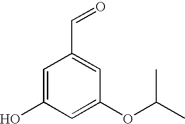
C1=C(O)C=C(OC(C)C)C=C1C=O
